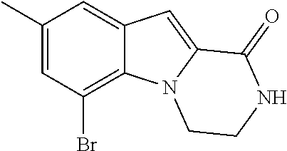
C1(C)=CC(Br)=C2C(=C1)C=C1N2CCNC1=O
